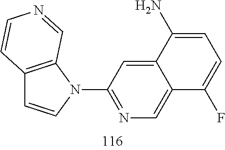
C12=C(N(C3=NC=C4C(=C3)C(N)=CC=C4F)C=C1)C=NC=C2
